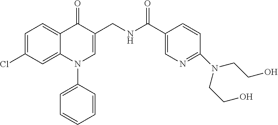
C1=C(Cl)C=C2C(=C1)C(=O)C(CNC(C1=CN=C(N(CCO)CCO)C=C1)=O)=CN2C1=CC=CC=C1
